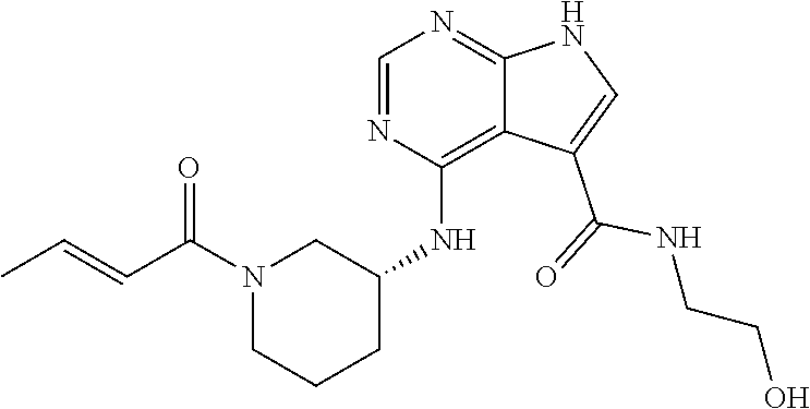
N1(C(C=CC)=O)CCCC(NC2=C3C(=NC=N2)NC=C3C(NCCO)=O)C1
